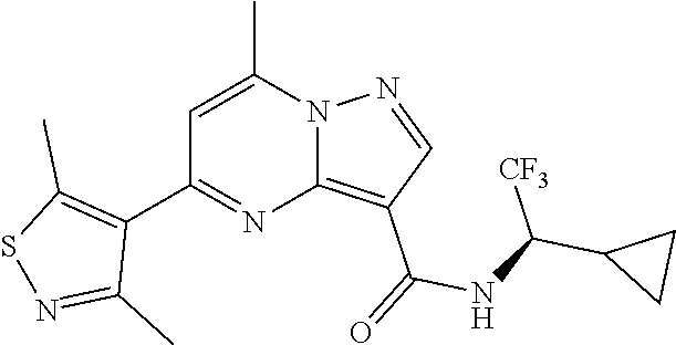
C12=C(C(=O)NC(C3CC3)[CF3])C=NN1C(C)=CC(C1=C(C)SN=C1C)=N2
